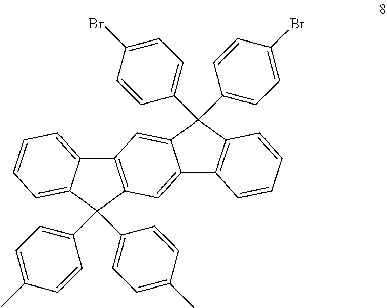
C12=C(C(C3=CC=C(C)C=C3)(C3=CC=C(C)C=C3)C3=CC=CC=C13)C=C1C(=C2)C(C2=CC=C(Br)C=C2)(C2=CC=C(Br)C=C2)C2=C1C=CC=C2
